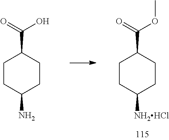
C1CC([NH2HCl])CCC1C(=O)OC.C1CC(N)CCC1C(=O)O
